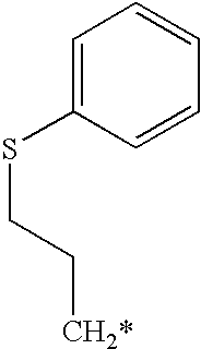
C1=C(SCC[CH2*])C=CC=C1
